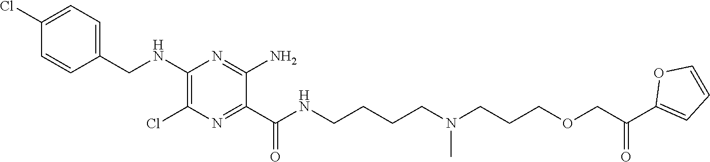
C1=C(Cl)C=CC(CNC2=C(Cl)N=C(C(NCCCCN(CCCOCC(C3=CC=CO3)=O)C)=O)C(N)=N2)=C1
